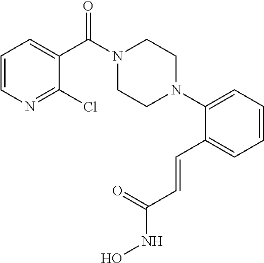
C1=CC=C(N2CCN(C(=O)C3=CC=CN=C3Cl)CC2)C(C=CC(NO)=O)=C1
